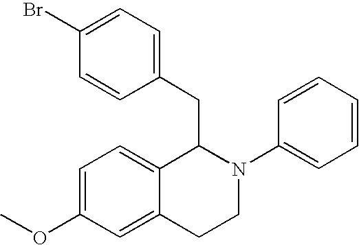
C1=C(Br)C=CC(CC2C3=CC=C(OC)C=C3CCN2C2=CC=CC=C2)=C1
